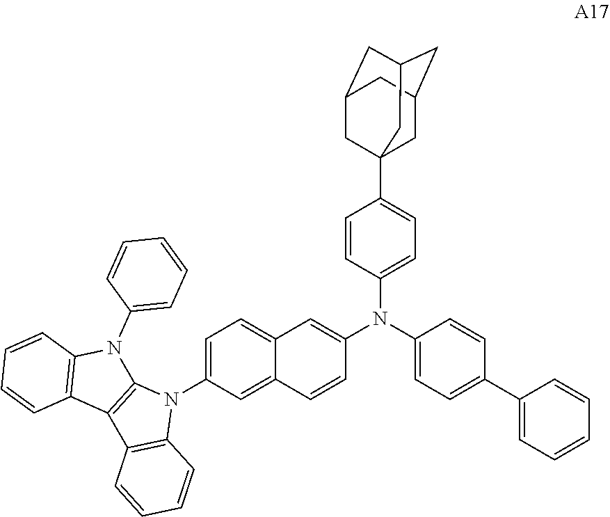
C1=C(N2C3=C(C4=C2C=CC=C4)C2=C(N3C3=CC=CC=C3)C=CC=C2)C=C2C(=C1)C=C(N(C1=CC=C(C3=CC=CC=C3)C=C1)C1=CC=C(C34CC5CC(CC(C3)C5)C4)C=C1)C=C2
